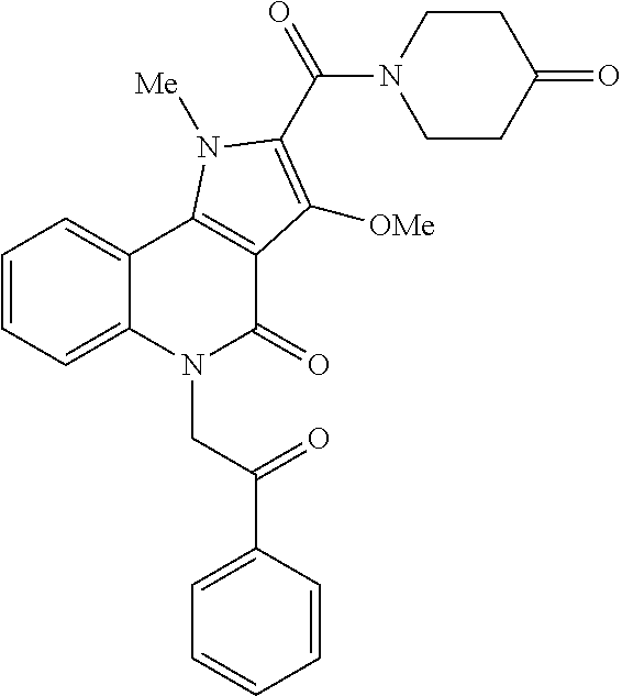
C1=CC=C2C(=C1)C1=C(C(=O)N2CC(=O)C2=CC=CC=C2)C([OMe])=C(C(N2CCC(=O)CC2)=O)N1[Me]
